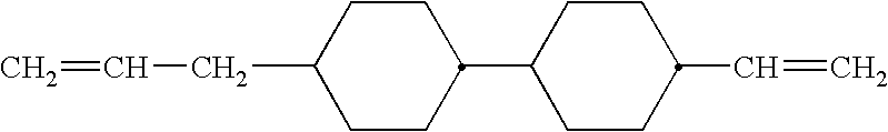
C1C(C2CCC(CC=C)CC2)CCC(C=C)C1
